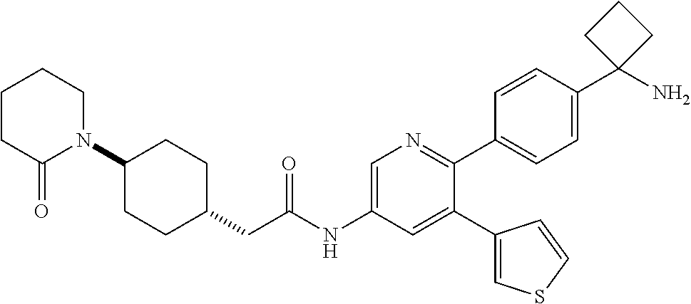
C1(N2C(=O)CCCC2)CCC(CC(NC2=CN=C(C3=CC=C(C4(N)CCC4)C=C3)C(C3=CSC=C3)=C2)=O)CC1
